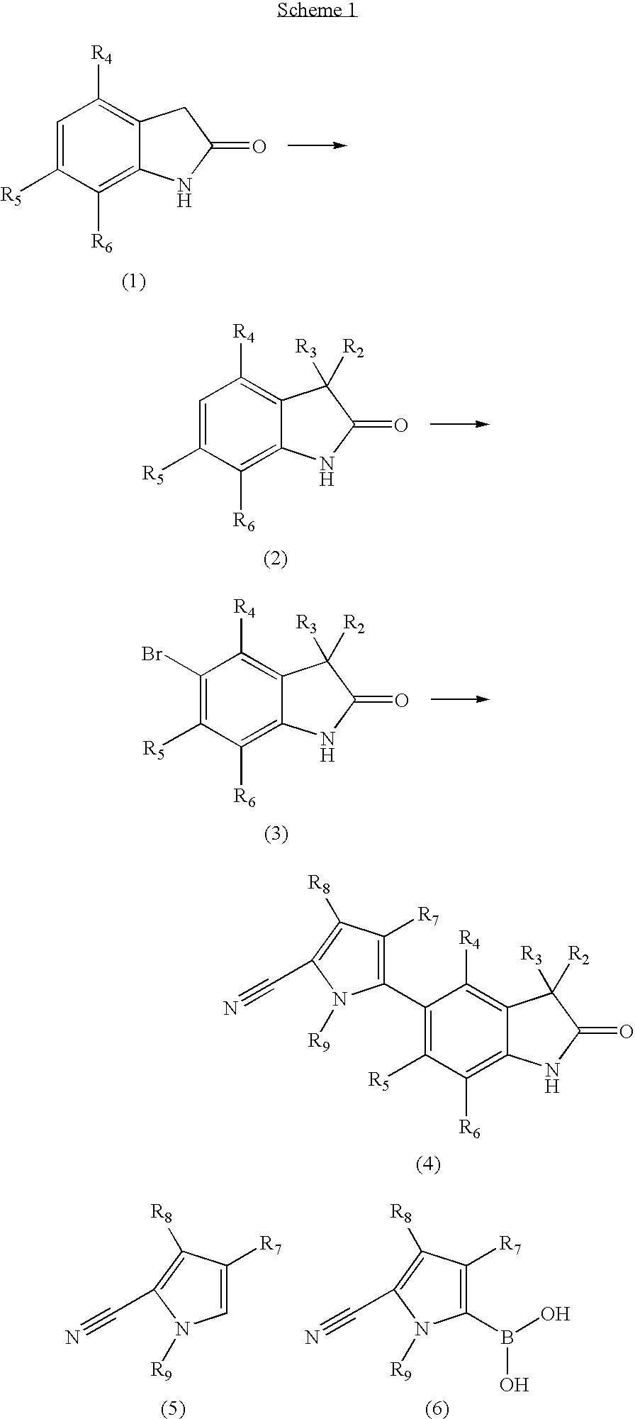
C1=C([R5])C([R6])=C2C(=C1[R4])CC(=O)N2.C1=C([R5])C([R6])=C2C(=C1[R4])C([R3])([R2])C(=O)N2.C1(Br)=C([R5])C([R6])=C2C(=C1[R4])C([R3])([R2])C(=O)N2.C1(C2=C([R7])C([R8])=C(C#N)N2[R9])=C([R5])C([R6])=C2C(=C1[R4])C([R3])([R2])C(=O)N2.C1=C([R7])C([R8])=C(C#N)N1[R9].C1(B(O)O)=C([R7])C([R8])=C(C#N)N1[R9]
